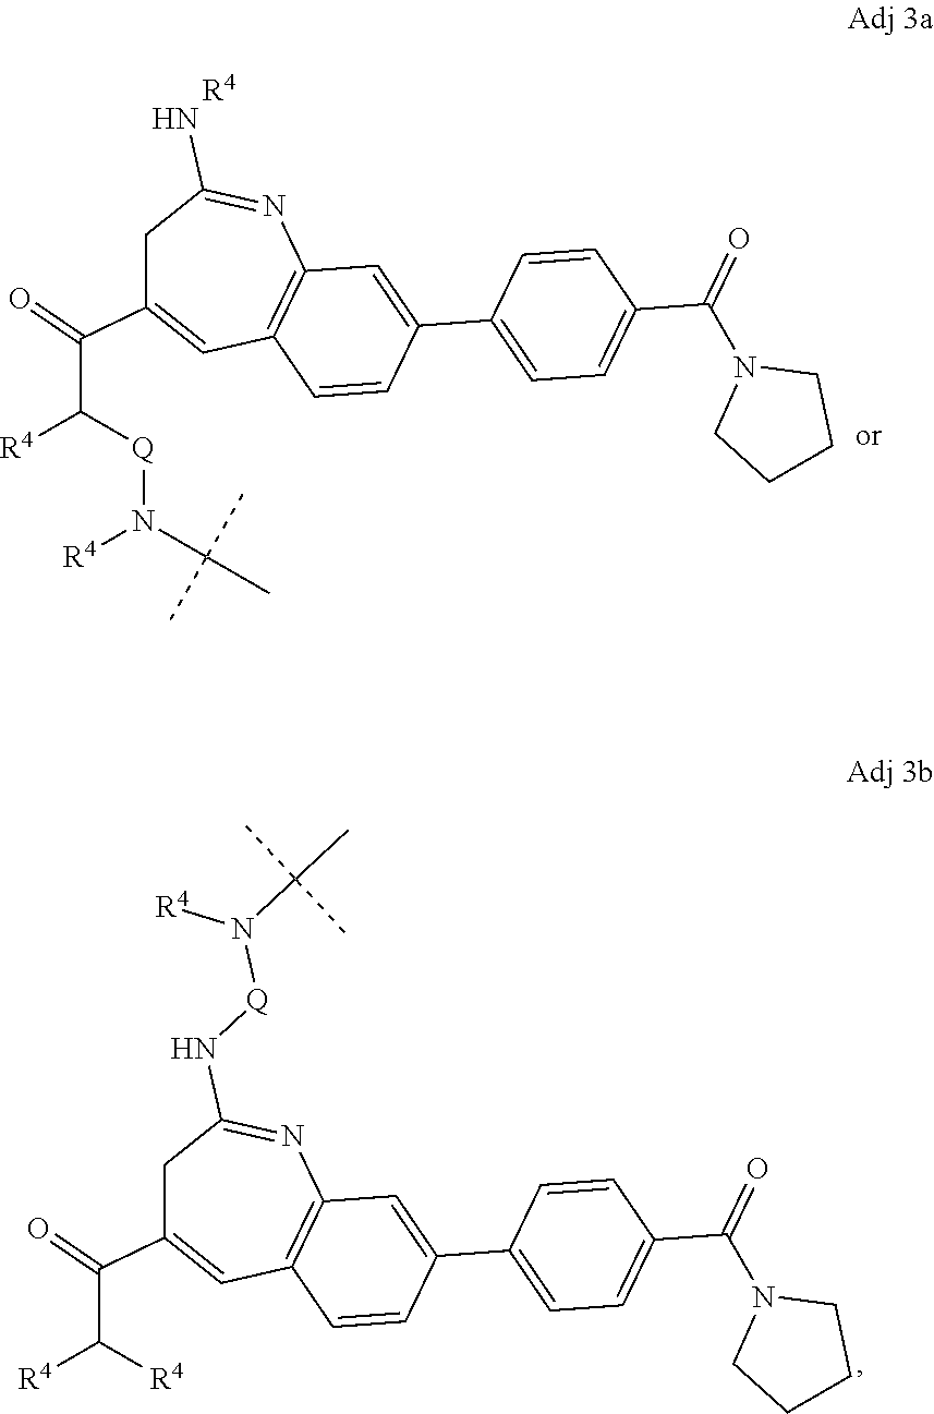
C1C(C(=O)C([Q]N(C(C)(C)C)[R4])[R4])=CC2=C(N=C1N)C=C(C1=CC=C(C(N3CCCC3)=O)C=C1)C=C2.[R4].C1C(C(=O)C([R4])[R4])=CC2=C(N=C1N[Q]N([R4])C(C)(C)C)C=C(C1=CC=C(C(N3CCCC3)=O)C=C1)C=C2
